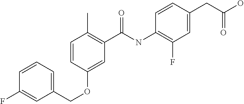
C1=CC=C(COC2=CC(C(NC3=C(F)C=C(CC(O)=O)C=C3)=O)=C(C)C=C2)C=C1F
